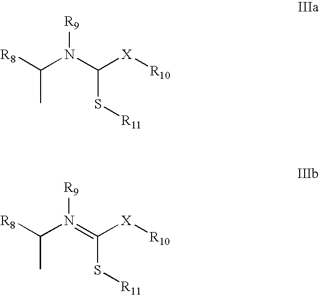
C(N(C([X][R10])S[R11])[R9])([R8])C.C(N(=C([X][R10])S[R11])[R9])([R8])C
